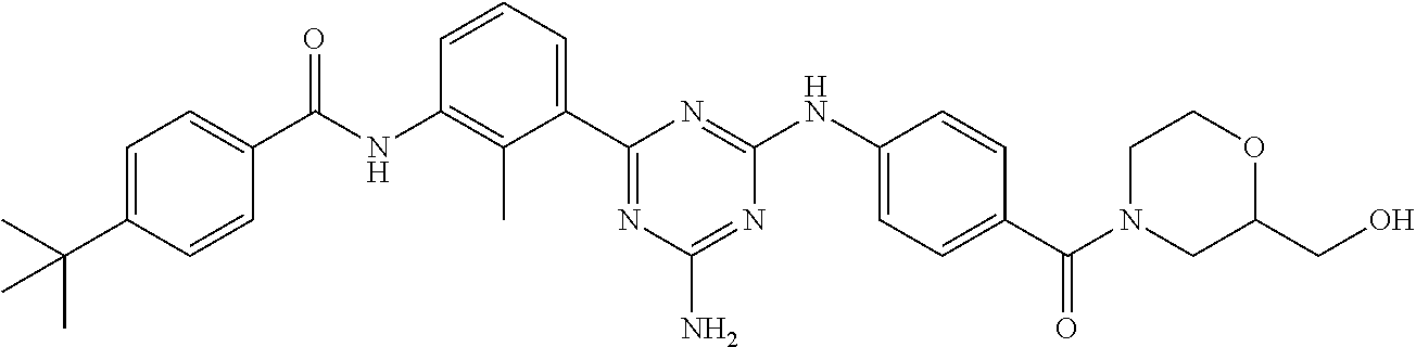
N(C1=C(C)C(C2=NC(N)=NC(NC3=CC=C(C(N4CC(CO)OCC4)=O)C=C3)=N2)=CC=C1)C(=O)C1=CC=C(C(C)(C)C)C=C1
